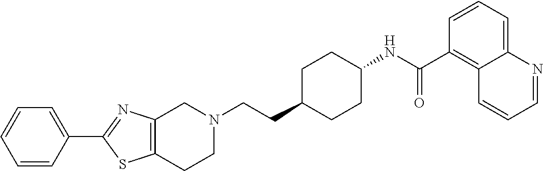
C1(C2=CC=CC=C2)=NC2=C(S1)CCN(CCC1CCC(NC(C3=C4C(=CC=C3)N=CC=C4)=O)CC1)C2
